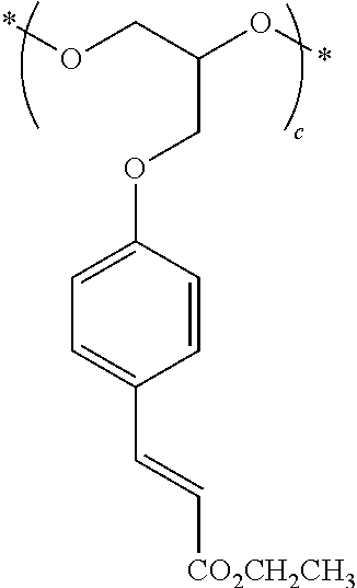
*OCC(O*)COC1=CC=C(C=C[CO2CH2CH3])C=C1
